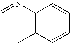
C1(N=C)=C(C)C=CC=C1
